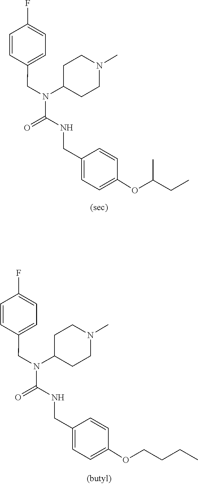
C1=C(CNC(=O)N(CC2=CC=C(F)C=C2)C2CCN(C)CC2)C=CC(OC(CC)C)=C1.C1=C(CNC(=O)N(CC2=CC=C(F)C=C2)C2CCN(C)CC2)C=CC(OCCCC)=C1
